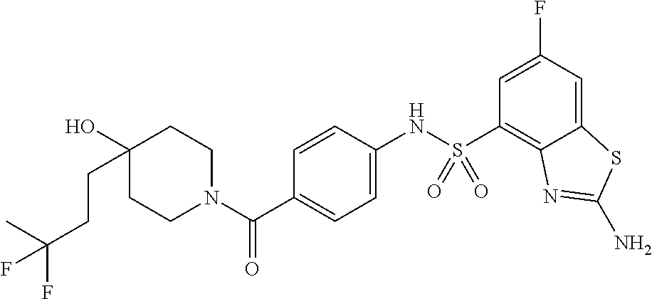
C1CN(C(C2=CC=C(NS(=O)(=O)C3=C4C(=CC(F)=C3)SC(N)=N4)C=C2)=O)CCC1(O)CCC(C)(F)F
